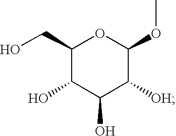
C1(CO)C(O)C(O)C([OH])C(OC)O1
